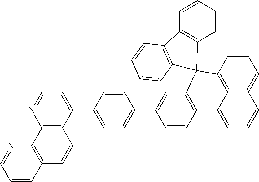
C1=CC2=C3C(=C1)C=CC=C3C1=C(C=C(C3=CC=C(C4=CC=NC5=C4C=CC4=C5N=CC=C4)C=C3)C=C1)C21C2=C(C=CC=C2)C2=C1C=CC=C2
